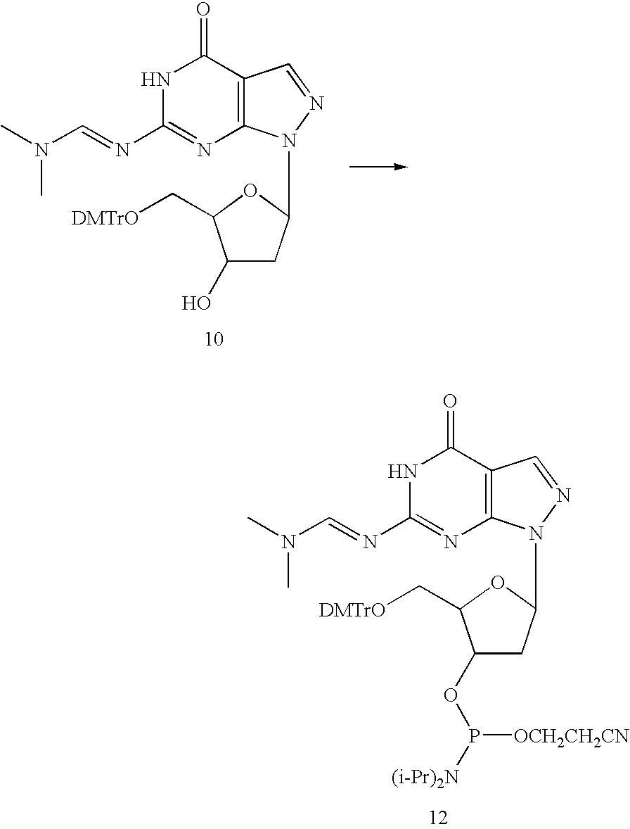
N1C(N=CN(C)C)=NC2=C(C1=O)C=NN2C1CC(O)C(C[DMTrO])O1.N1C(N=CN(C)C)=NC2=C(C1=O)C=NN2C1CC(OP([(i-Pr)2N])[OCH2CH2CN])C(C[DMTrO])O1
